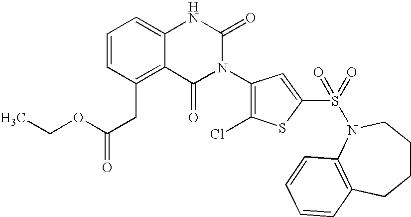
C1=CC(CC(OCC)=O)=C2C(=C1)NC(=O)N(C1=C(Cl)SC(S(=O)(=O)N3CCCCC4=C3C=CC=C4)=C1)C2=O
